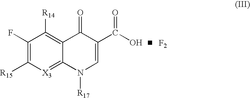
C1(F)=C([R15])[X3]=C2C(=C1[R14])C(=O)C(C(O)=O)=CN2[R17].[F2]
